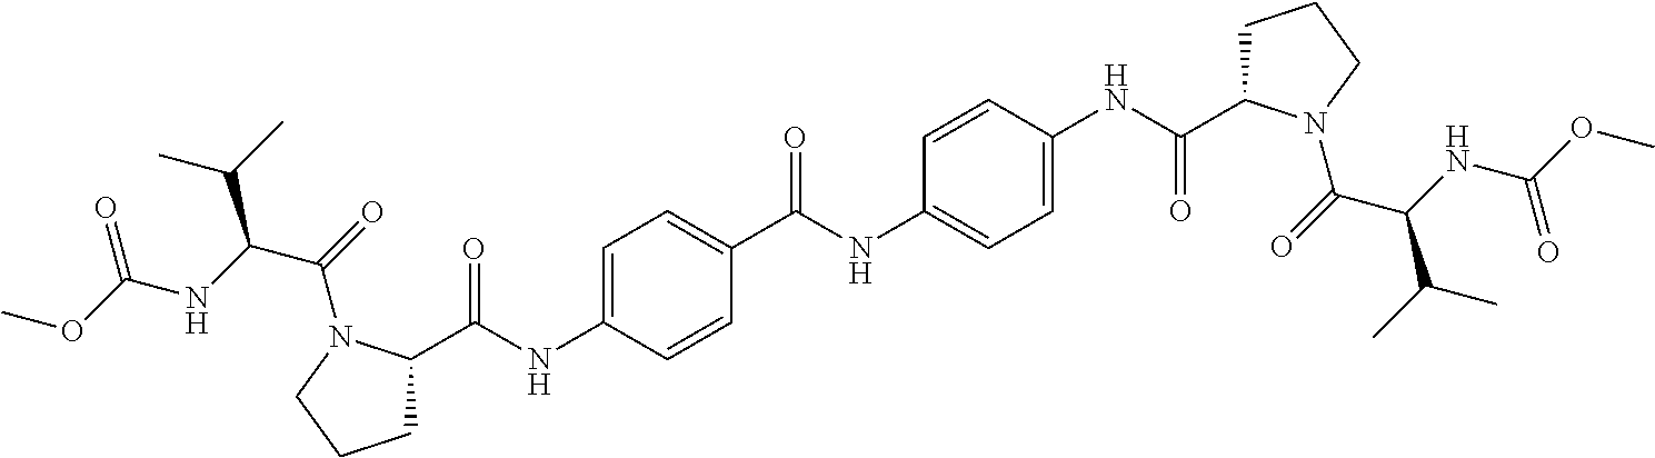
C(C1CCCN1C(=O)C(NC(OC)=O)C(C)C)(NC1=CC=C(C(NC2=CC=C(NC(C3CCCN3C(=O)C(NC(OC)=O)C(C)C)=O)C=C2)=O)C=C1)=O
